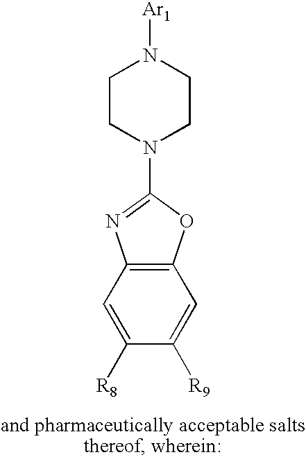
C1=C([R8])C([R9])=CC2=C1N=C(N1CCN([Ar1])CC1)O2
